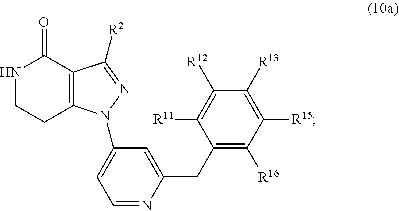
N1CCC2=C(C1=O)C([R2])=NN2C1=CC=NC(CC2=C([R16])C([R15])=C([R13])C([R12])=C2[R11])=C1
